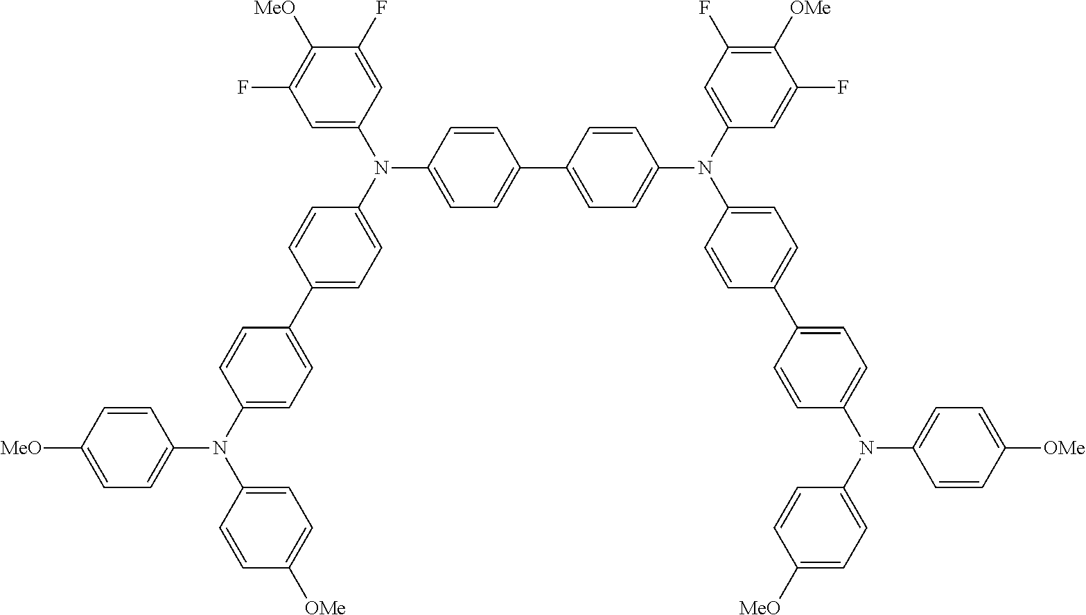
C1([MeO])=CC=C(N(C2=CC=C(C3=CC=C(N(C4=CC(F)=C([MeO])C(F)=C4)C4=CC=C(C5=CC=C(N(C6=CC(F)=C([OMe])C(F)=C6)C6=CC=C(C7=CC=C(N(C8=CC=C([MeO])C=C8)C8=CC=C([OMe])C=C8)C=C7)C=C6)C=C5)C=C4)C=C3)C=C2)C2=CC=C([OMe])C=C2)C=C1
